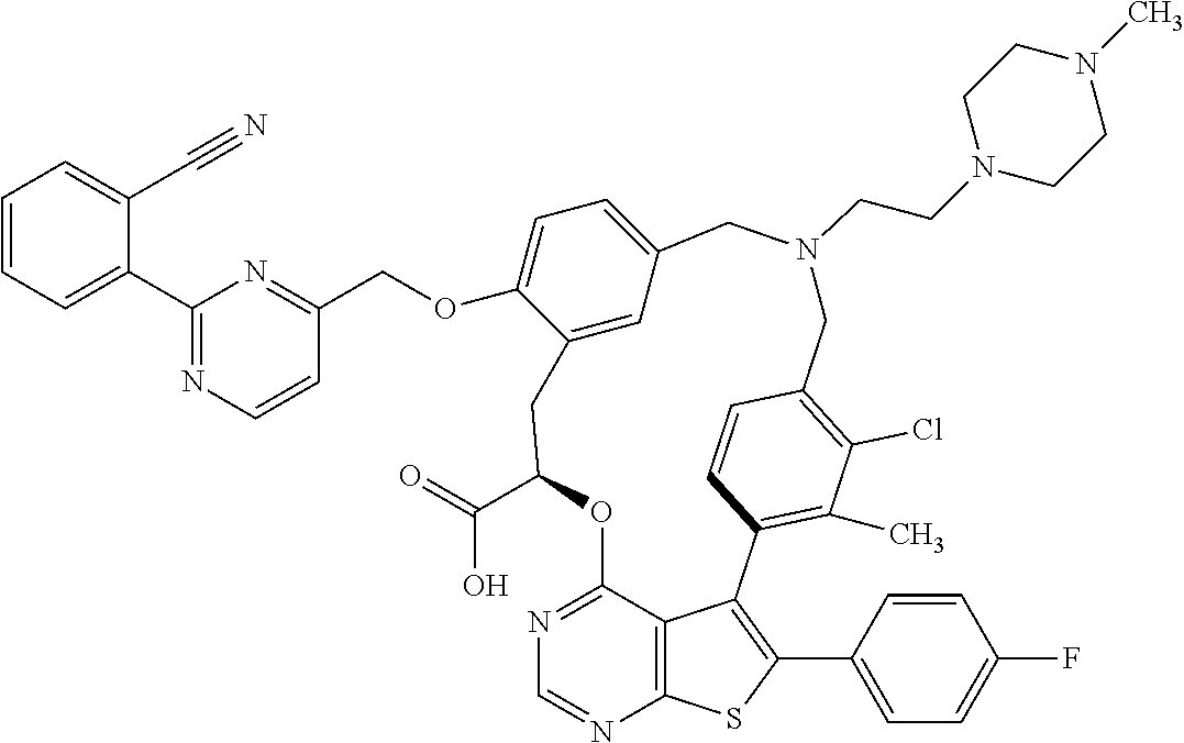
O(C1=CC=C2C=C1CC(C(O)=O)OC1=NC=NC3=C1C(=C(C1=CC=C(F)C=C1)S3)C1=C(C)C(Cl)=C(C=C1)CN(CCN1CCN(C)CC1)C2)CC1=NC(C2=CC=CC=C2C#N)=NC=C1
